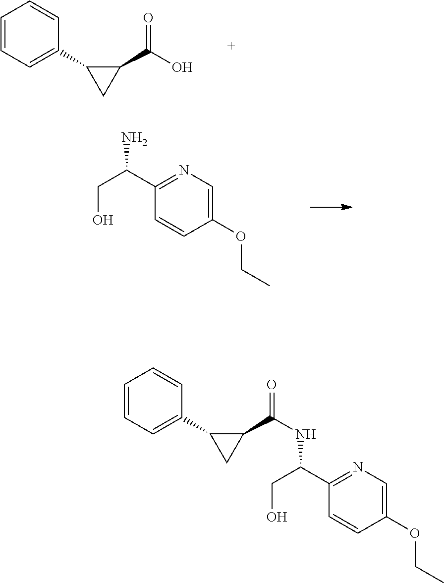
C1=CC=C(C2C(C(O)=O)C2)C=C1.C1(OCC)=CN=C(C(CO)N)C=C1.C1(OCC)=CN=C(C(CO)NC(C2C(C3=CC=CC=C3)C2)=O)C=C1
